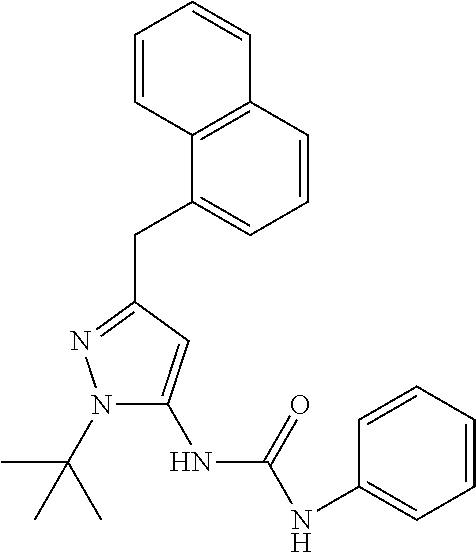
N1(C(C)(C)C)C(NC(NC2=CC=CC=C2)=O)=CC(CC2=CC=CC3=C2C=CC=C3)=N1
